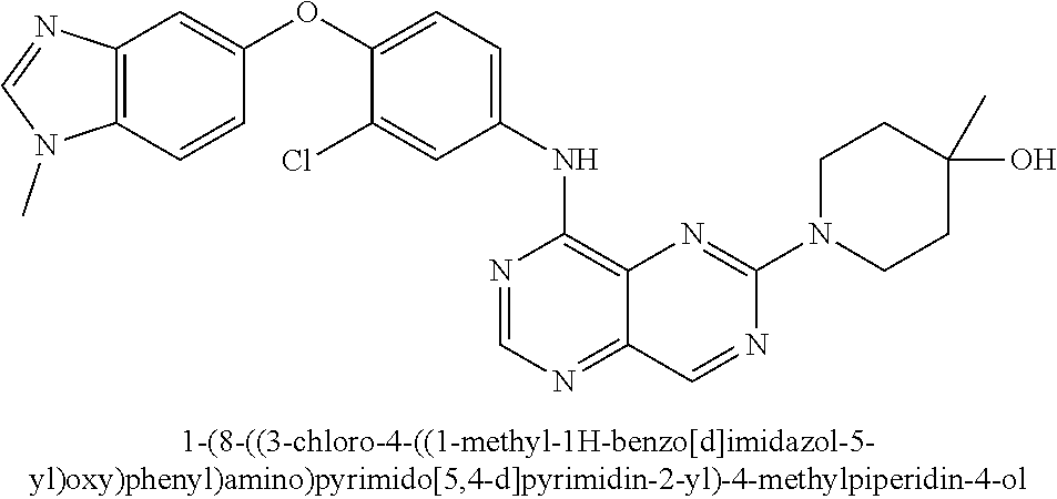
C1(OC2=CC=C(NC3=C4C(=NC=N3)C=NC(N3CCC(O)(C)CC3)=N4)C=C2Cl)=CC2=C(C=C1)N(C)C=N2
